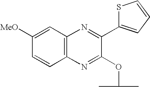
C1=C([MeO])C=CC2=C1N=C(C1=CC=CS1)C(OC(C)C)=N2
